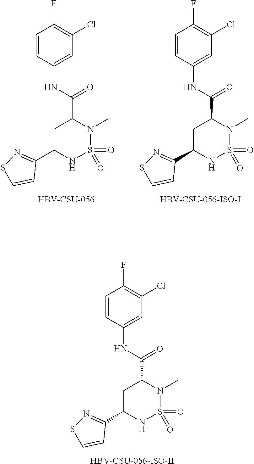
O=S1(=O)N(C)C(C(NC2=CC(Cl)=C(F)C=C2)=O)CC(C2=NSC=C2)N1.[HBV-CSU-056-ISO-II].O=S1(=O)N(C)C(C(NC2=CC(Cl)=C(F)C=C2)=O)CC(C2=NSC=C2)N1.[HBV-CSU-056].O=S1(=O)N(C)C(C(NC2=CC(Cl)=C(F)C=C2)=O)CC(C2=NSC=C2)N1.[HBV-CSU-056-ISO-I]
